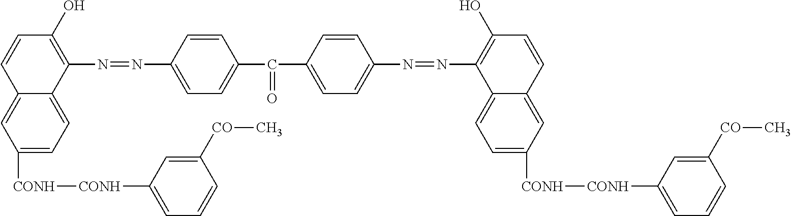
C1([CONH][CONH]C2=CC=CC([CO]C)=C2)=CC=C2C(=C1)C=CC(O)=C2N=NC1=CC=C(C(C2=CC=C(N=NC3=C(O)C=CC4=CC([CONH][CONH]C5=CC=CC([CO]C)=C5)=CC=C43)C=C2)=O)C=C1
